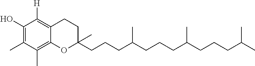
C1(O)=C(C)C(C)=C2C(=C1[H])CCC(C)(CCCC(CCCC(CCCC(C)C)C)C)O2
